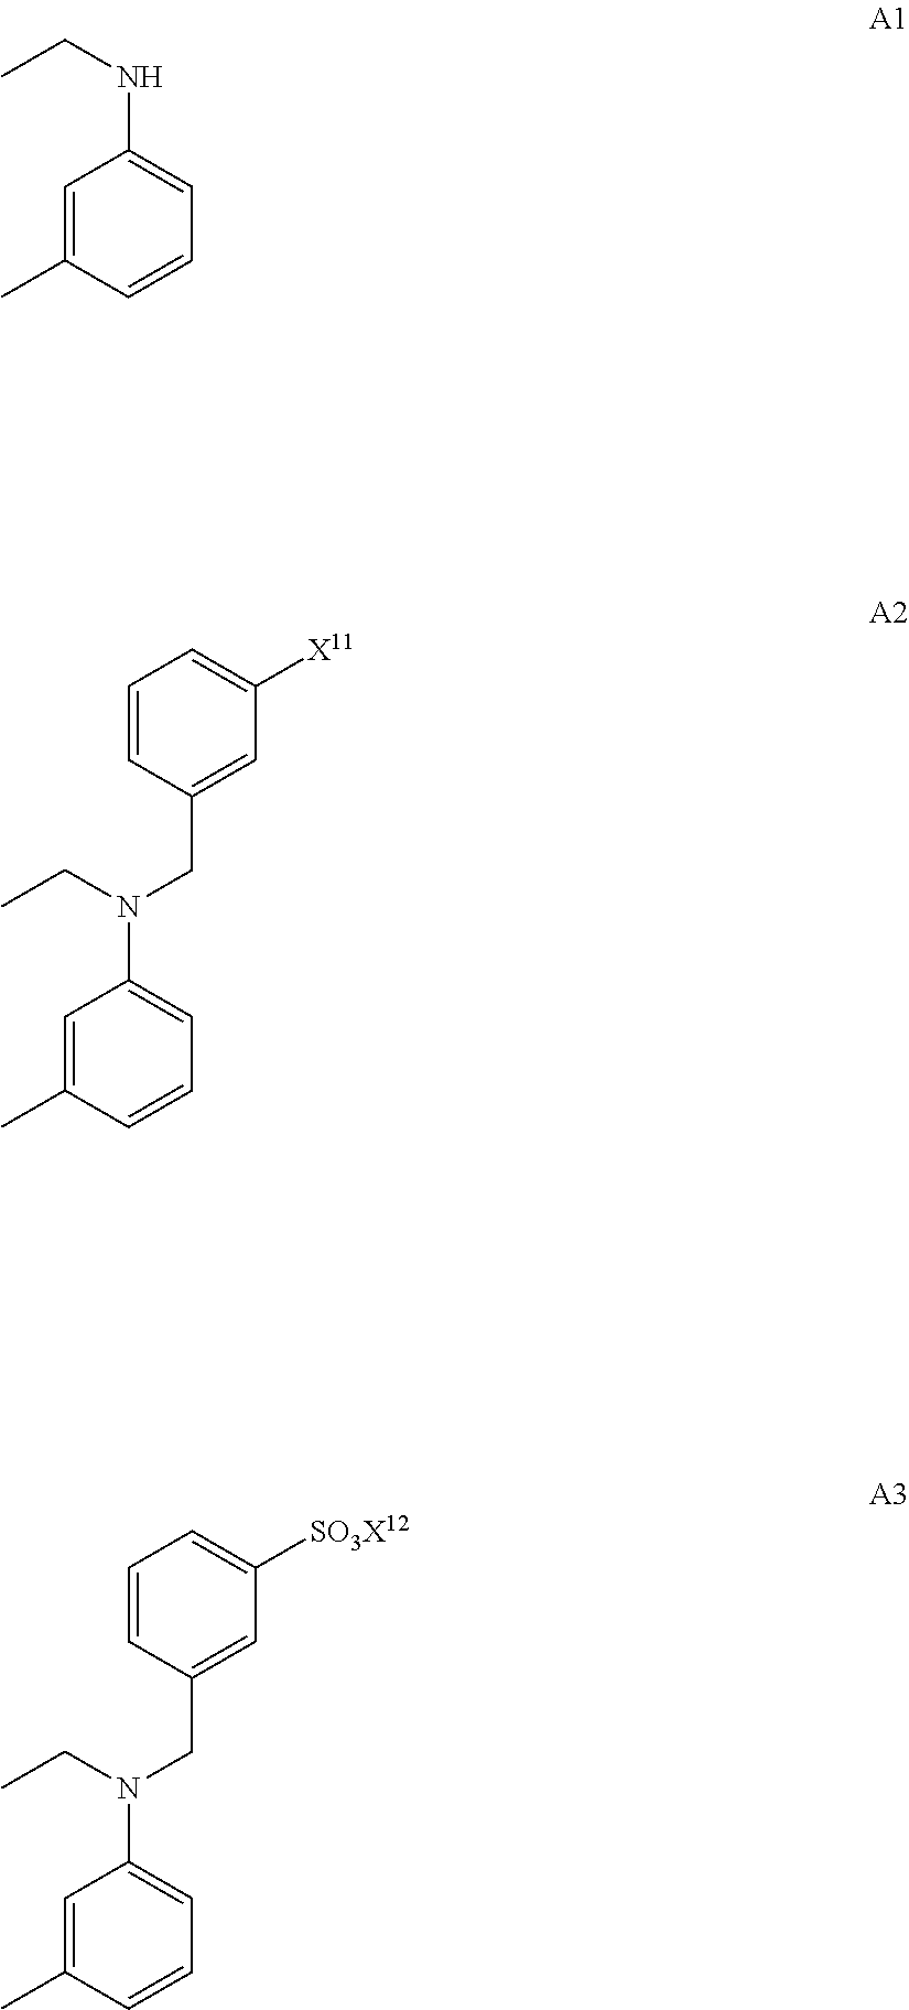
C1=C(C)C=CC=C1NCC.C1=C(C)C=CC=C1N(CC)CC1=CC([X11])=CC=C1.C1=C(C)C=CC=C1N(CC)CC1=CC([SO3X12])=CC=C1
